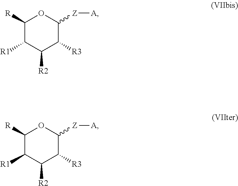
C1([R])C([R1])C([R2])C([R3])C([Z][A])O1.C1([R])C([R1])C([R2])C([R3])C([Z][A])O1
